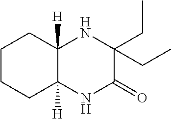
C12([H])C([H])(NC(=O)C(CC)(CC)N1)CCCC2
